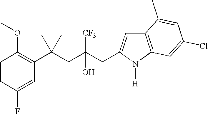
C1=CC(F)=CC(C(CC(CC2=CC3=C(N2[H])C=C(Cl)C=C3C)([CF3])O)(C)C)=C1OC
